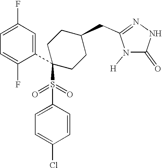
C1=C(F)C=C(C2(S(C3=CC=C(Cl)C=C3)(=O)=O)CCC(CC3=NNC(=O)N3[H])CC2)C(F)=C1
